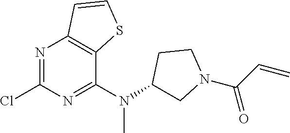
C12=C(C(N(C3CN(C(C=C)=O)CC3)C)=NC(Cl)=N1)SC=C2
